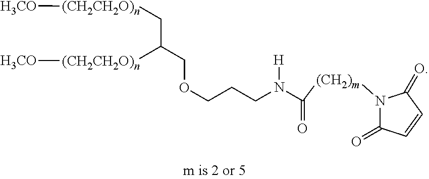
N1([(CH2)m]C(N(CCCOCC([(CH2CH2O)n][H3CO])C[(CH2CH2O)n][H3CO])[H])=O)C(=O)C=CC1=O
